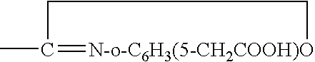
CC1=[N-o-C6H3(5-CH2COOH)O]CC1
